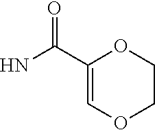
NC(C1=COCCO1)=O
